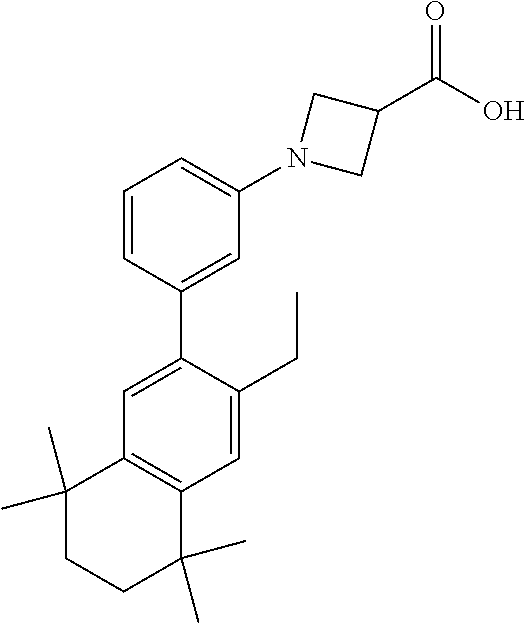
C1=CC(C2=CC3=C(C=C2CC)C(C)(C)CCC3(C)C)=CC(N2CC(C(O)=O)C2)=C1
